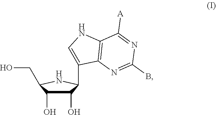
C1(O)C(O)C(CO)NC1C1=CNC2=C1N=C(B)N=C2[A]
